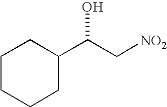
C1CCCC(C(C[NO2])O)C1
